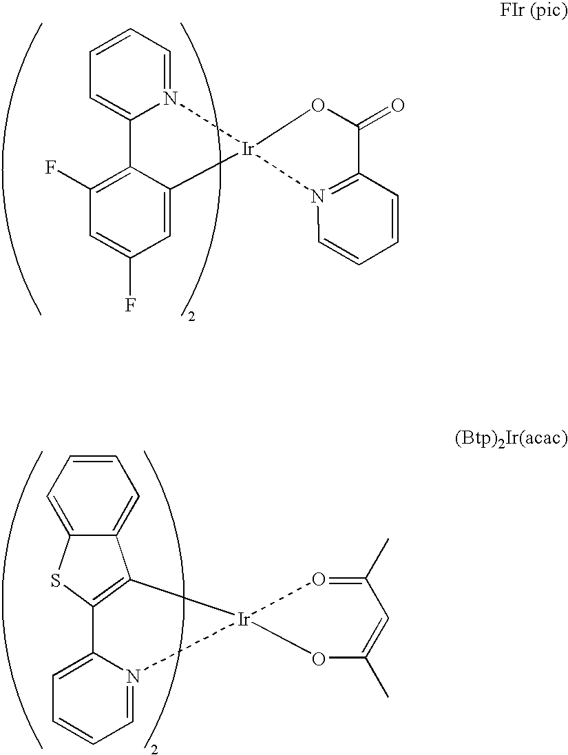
C1=C2N(=CC=C1)[Ir]1(C3=CC(F)=CC(F)=C23)OC(=O)C2=N1C=CC=C2.C1=C2C(=CC=C1)C1=C(S2)C2=CC=CC=N2[Ir]12OC(C)=CC(C)=O2
